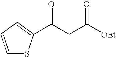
C1=CC=C(C(CC([OEt])=O)=O)S1
